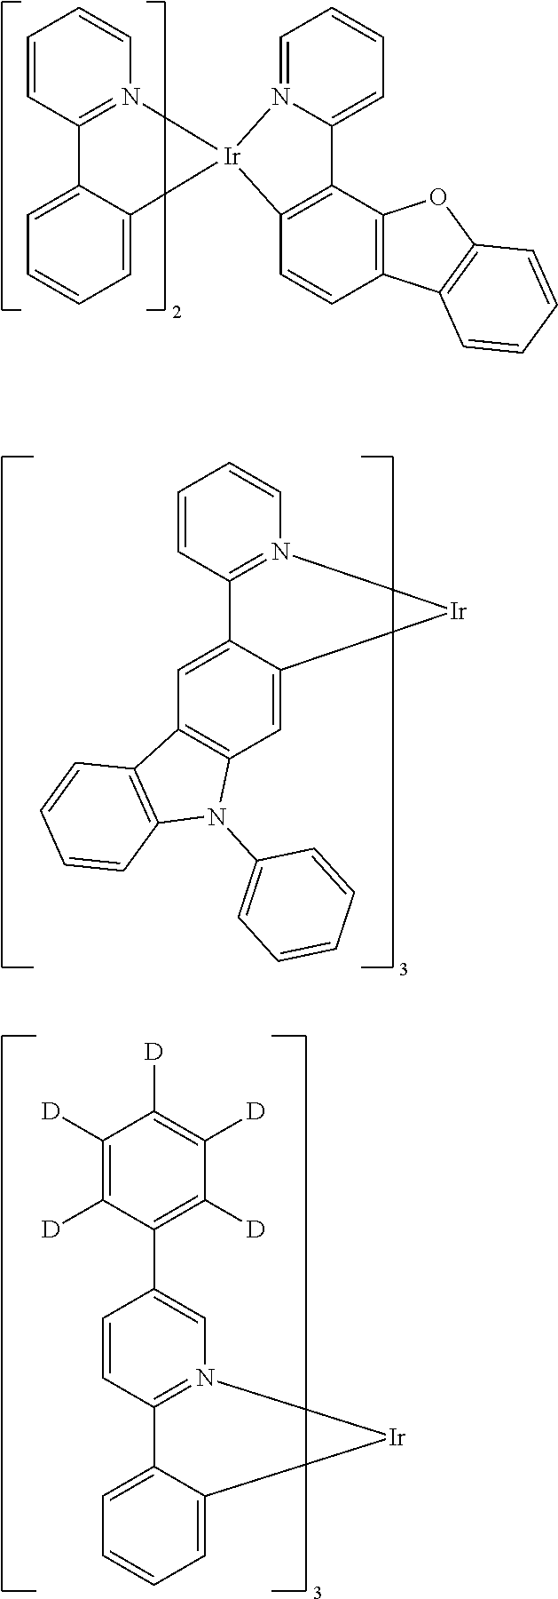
C1=CC2=N(C=C1)[Ir]1(C3=CC=CC=C23)N2=CC=CC=C2C2=C1C=CC1=C2OC2=C1C=CC=C2.C1=CC2=N(C=C1)[Ir]C1=CC3=C(C=C21)C1=C(N3C2=CC=CC=C2)C=CC=C1.C1=CC2=N(C=C1C1=C([D])C([D])=C([D])C([D])=C1[D])[Ir]C1=CC=CC=C21
